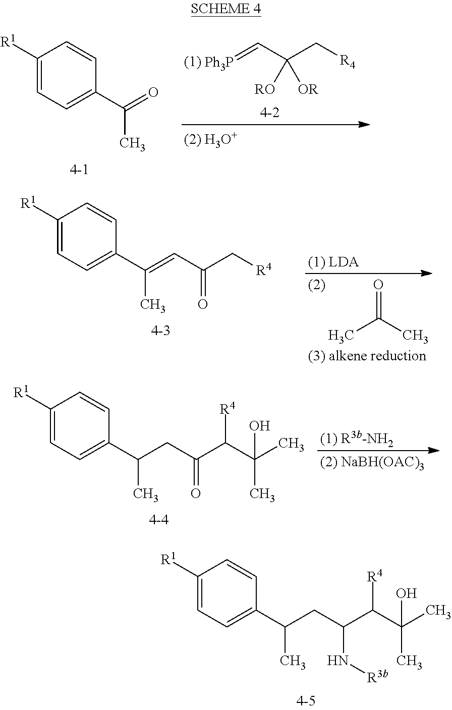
[Ph3P]=CC(C[R4])([RO])[OR].C1([R1])=CC=C(C(C)=O)C=C1.C1([R1])=CC=C(C(C)=CC(C[R4])=O)C=C1.CC(C)=O.C1([R1])=CC=C(C(CC(C(C(C)(C)O)[R4])=O)C)C=C1.C1([R1])=CC=C(C(CC(C(C(C)(C)O)[R4])N[R3b])C)C=C1
